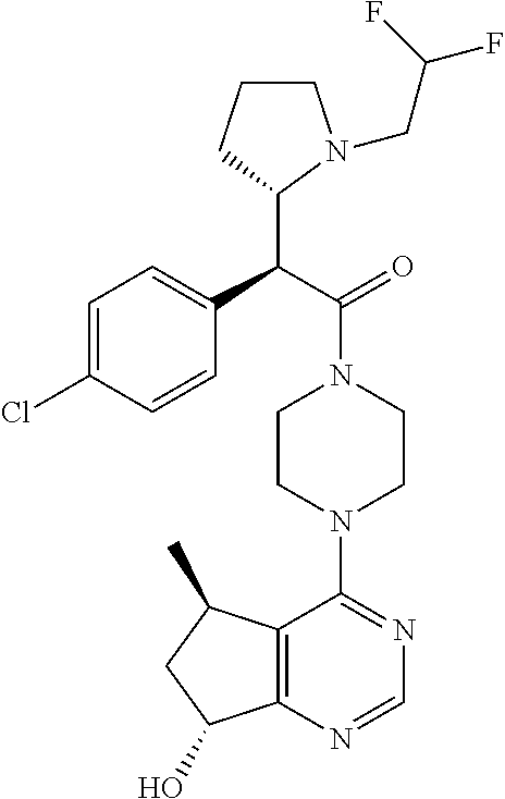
C(C(=O)N1CCN(C2=NC=NC3=C2C(C)CC3O)CC1)(C1N(CC(F)F)CCC1)C1=CC=C(Cl)C=C1
